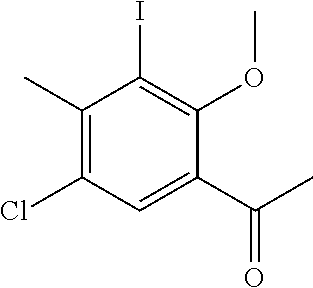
C1(C)=C(Cl)C=C(C(C)=O)C(OC)=C1I
